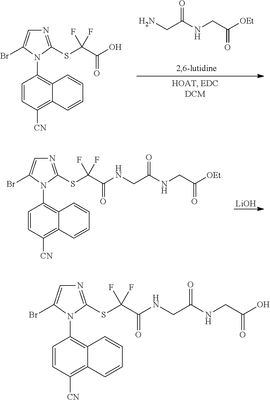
C(C(NCC([OEt])=O)=O)N.C1=CC([CN])=C2C(=C1N1C(SC(C(O)=O)(F)F)=NC=C1Br)C=CC=C2.C1=CC([CN])=C2C(=C1N1C(SC(C(NCC(NCC([OEt])=O)=O)=O)(F)F)=NC=C1Br)C=CC=C2.[LiOH].C1=CC([CN])=C2C(=C1N1C(SC(C(NCC(NCC(O)=O)=O)=O)(F)F)=NC=C1Br)C=CC=C2
